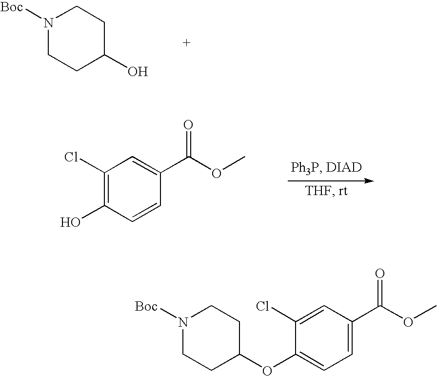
N1([Boc])CCC(O)CC1.C1(Cl)=C(O)C=CC(C(=O)OC)=C1.C1(Cl)=CC(C(=O)OC)=CC=C1OC1CCN([Boc])CC1
